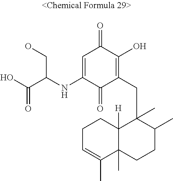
C1(NC(C(O)=O)CO)=CC(=O)C(O)=C(CC2(C)C3([H])C(C)(CCC2C)C(C)=CCC3)C1=O
